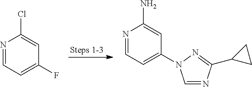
N1=CC=C(F)C=C1Cl.N1=CC=C(N2C=NC(C3CC3)=N2)C=C1N
